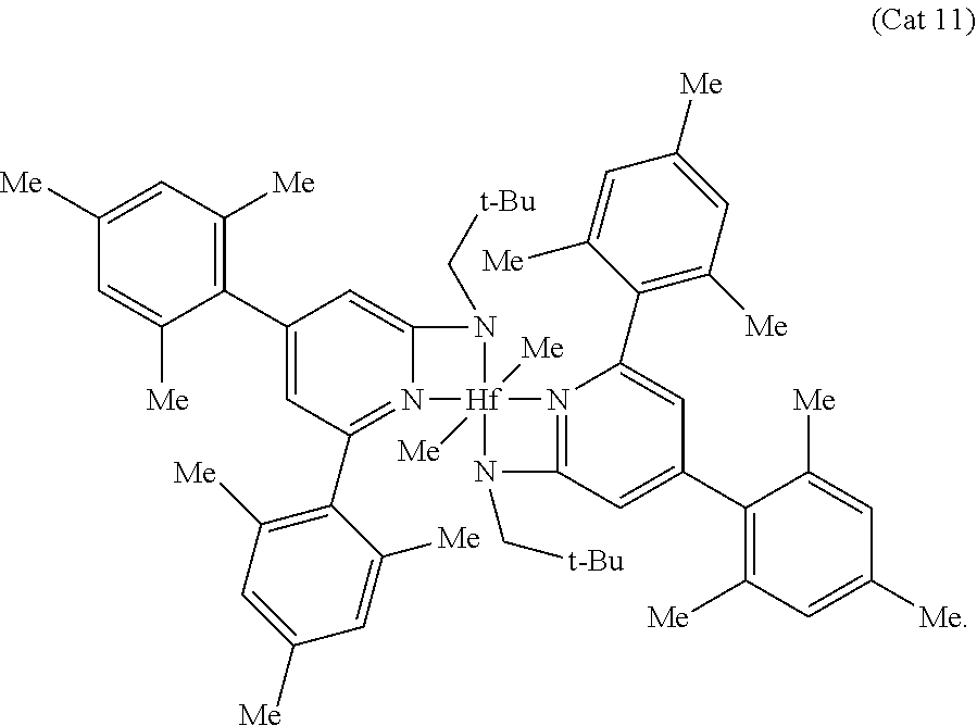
C1(C2=CC(C3=C([Me])C=C([Me])C=C3[Me])=N3C(=C2)N(C[t-Bu])[Hf]32([Me])([Me])N(C[t-Bu])C3=N2C(C2=C([Me])C=C([Me])C=C2[Me])=CC(C2=C([Me])C=C([Me])C=C2[Me])=C3)=C([Me])C=C([Me])C=C1[Me]
